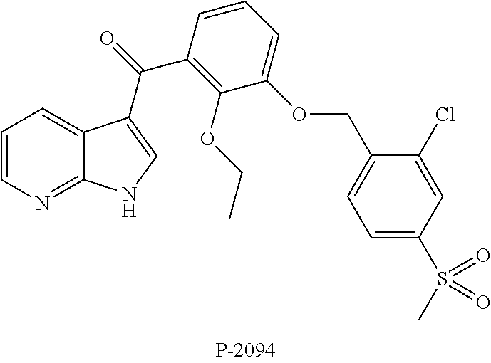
C1=CN=C2C(=C1)C(C(=O)C1=C(OCC)C(OCC3=CC=C(S(C)(=O)=O)C=C3Cl)=CC=C1)=CN2
